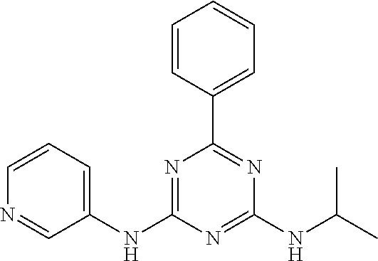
C1=CC(C2=NC(NC(C)C)=NC(NC3=CC=CN=C3)=N2)=CC=C1
